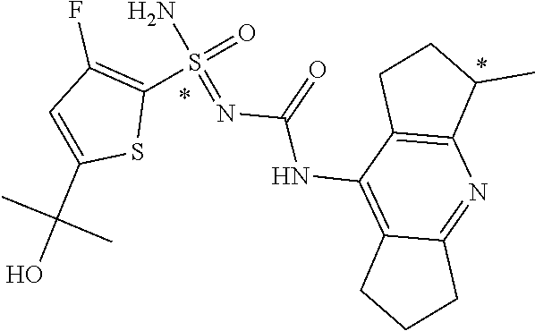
C12=NC3=C(C(NC(N=S(N)(=O)C4=C(F)C=C(C(C)(O)C)S4)=O)=C1CCC2)CCC3C
